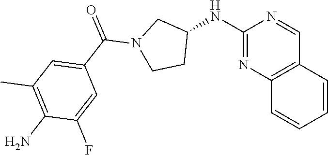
C1(NC2CN(C(C3=CC(C)=C(N)C(F)=C3)=O)CC2)=NC2=C(C=N1)C=CC=C2
